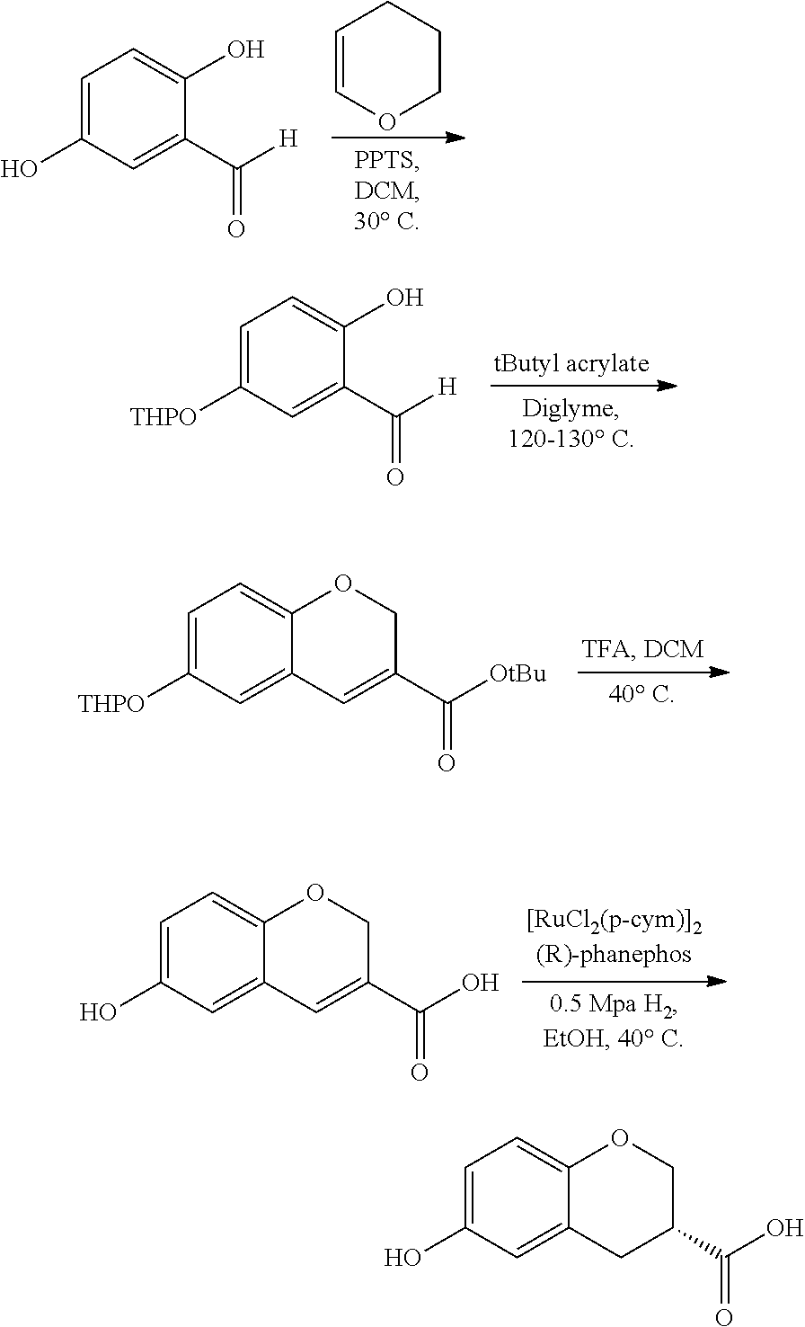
C1=COCCC1.C1=C(O)C=C(C([H])=O)C(O)=C1.C1=C([THPO])C=C(C([H])=O)C(O)=C1.C1=C([THPO])C=C2C(=C1)OCC(C([OtBu])=O)=C2.C1=C(O)C=C2C(=C1)OCC(C(O)=O)=C2.C1=C(O)C=C2C(=C1)OCC(C(O)=O)C2
